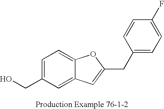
C1=C(CO)C=C2C(=C1)OC(CC1=CC=C(F)C=C1)=C2
